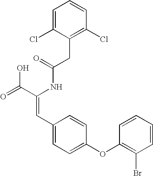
C(=O)(NC(C(=O)O)=CC1=CC=C(OC2=C(Br)C=CC=C2)C=C1)CC1=C(Cl)C=CC=C1Cl
